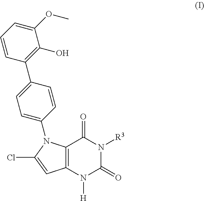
C12=C(C=C(Cl)N1C1=CC=C(C3=C(O)C(OC)=CC=C3)C=C1)N([H])C(=O)N([R3])C2=O
